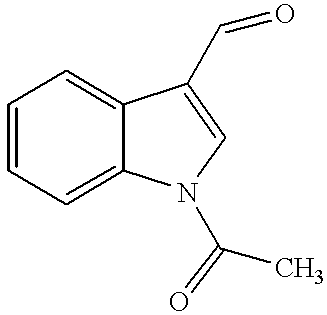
C1=CC=C2C(=C1)C(C=O)=CN2C(C)=O
